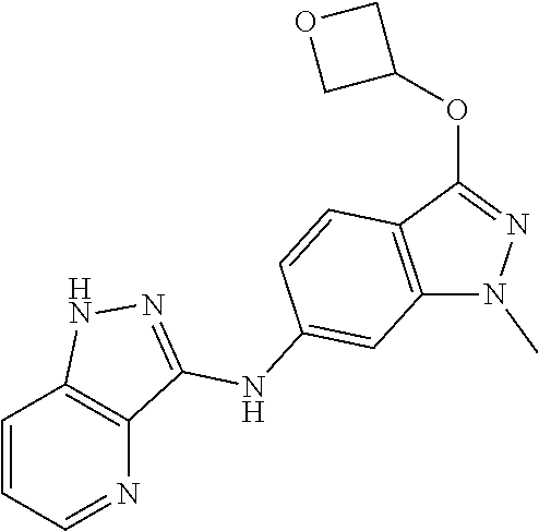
C1=CC=NC2=C1NN=C2NC1=CC2=C(C(OC3COC3)=NN2C)C=C1
